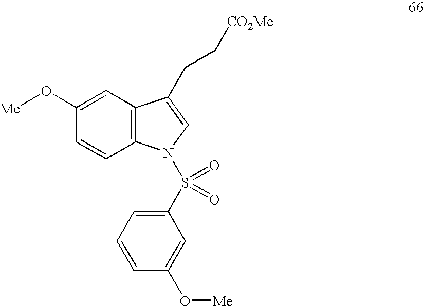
C1(O[Me])=CC2=C(C=C1)N(S(C1=CC=CC(O[Me])=C1)(=O)=O)C=C2CC[CO2Me]
